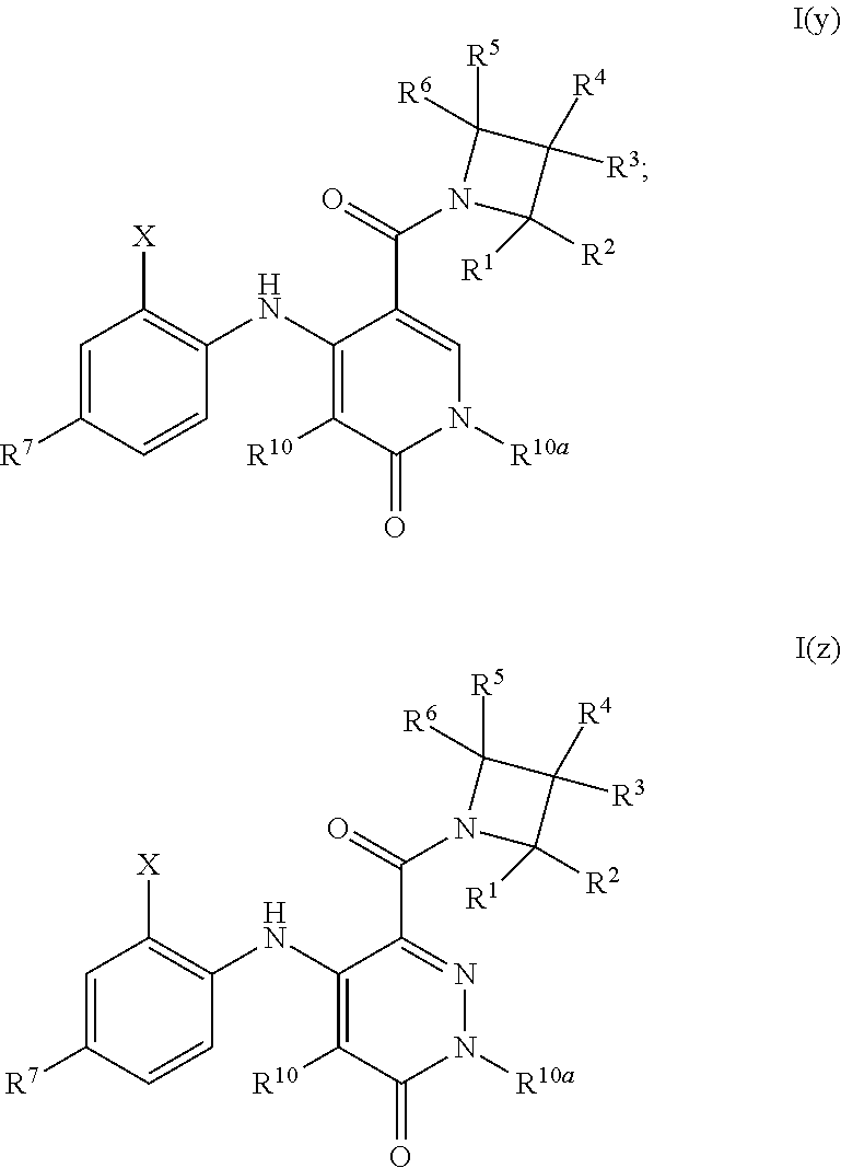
C1=C([R7])C=CC(NC2=C([R10])C(=O)N([R10a])C=C2C(=O)N2C([R2])([R1])C([R3])([R4])C2([R5])[R6])=C1[X].C1=C([R7])C=CC(NC2=C([R10])C(=O)N([R10a])N=C2C(=O)N2C([R2])([R1])C([R3])([R4])C2([R5])[R6])=C1[X]
